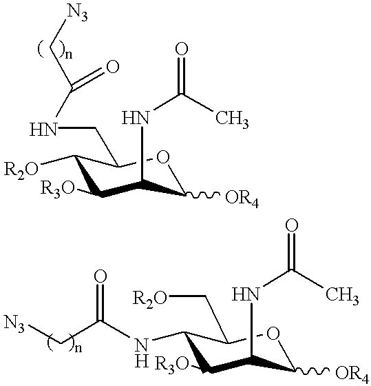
C1([R2O])C([R3O])C(NC(=O)C)C([OR4])OC1CNC(C[N3])=O.C1(NC(C[N3])=O)C([R3O])C(NC(=O)C)C([OR4])OC1C[R2O]
